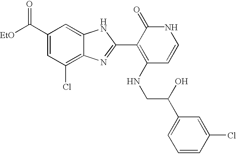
C(C1=CC(Cl)=C2C(=C1)NC(C1=C(NCC(O)C3=CC=CC(Cl)=C3)C=CNC1=O)=N2)([EtO])=O
